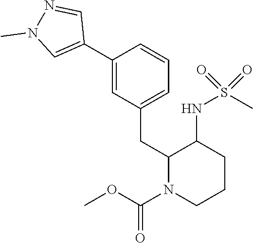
C1(C2=CC(CC3N(C(OC)=O)CCCC3NS(C)(=O)=O)=CC=C2)=CN(C)N=C1
